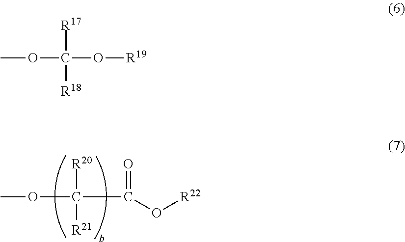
COC(C(O[R22])=O)([R20])[R21].COC(O[R19])([R17])[R18]
